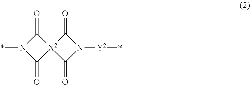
*N1C(=O)[X2]2(C1=O)C(=O)N([Y2]*)C2=O
